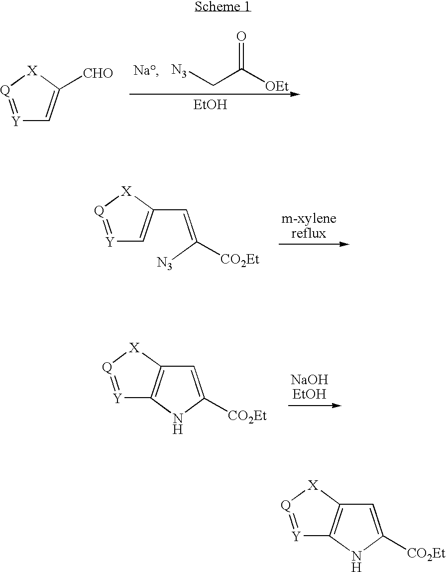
[EtOH].[N3]CC([OEt])=O.[Y]1=[Q][X]C([CHO])=C1.[Y]1=[Q][X]C(C=C([N3])[CO2Et])=C1.[Y]1=[Q][X]C2=C1NC([CO2Et])=C2.[Y]1=[Q][X]C2=C1NC([CO2Et])=C2
